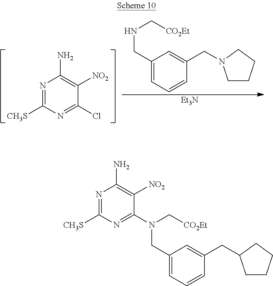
N1=C([CH3S])N=C(Cl)C([NO2])=C1N.C1(CNC[CO2Et])=CC=CC(CN2CCCC2)=C1.[Et3N].N1=C([CH3S])N=C(N(C[CO2Et])CC2=CC=CC(CC3CCCC3)=C2)C([NO2])=C1N
